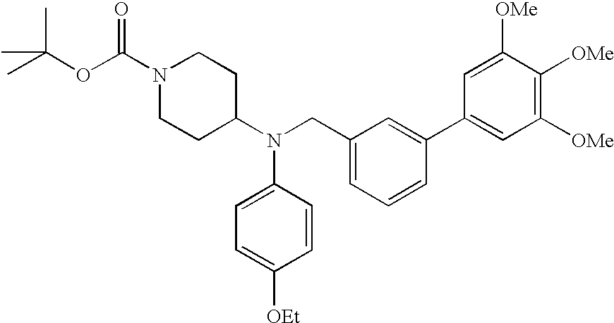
N1(C(=O)OC(C)(C)C)CCC(N(CC2=CC=CC(C3=CC([OMe])=C([OMe])C([OMe])=C3)=C2)C2=CC=C([OEt])C=C2)CC1
